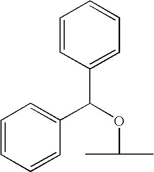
O(C(C)C)C(C1=CC=CC=C1)C1=CC=CC=C1
